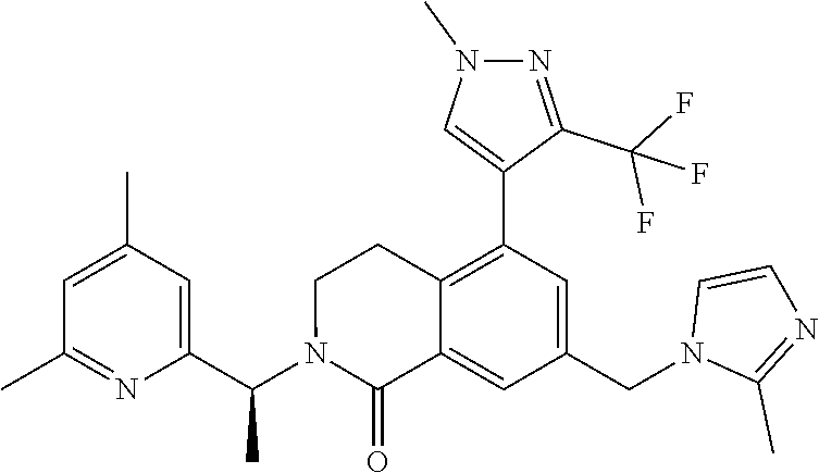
C1(C)=CC(C)=NC(C(N2C(=O)C3=CC(CN4C(C)=NC=C4)=CC(C4=CN(C)N=C4C(F)(F)F)=C3CC2)C)=C1
